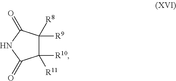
C1([R10])([R11])C([R9])([R8])C(=O)NC1=O
